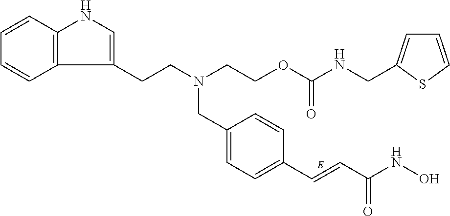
C1=CC2=C(C=C1)C(CCN(CC1=CC=C(C=CC(NO)=O)C=C1)CCOC(NCC1=CC=CS1)=O)=CN2
